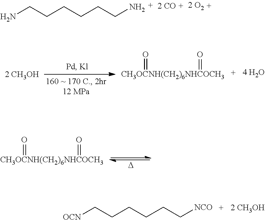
NCCCCCCN.[CH3OCNH(CH2)6NHCOCH3](=O)=O.[CH3OCNH(CH2)6NHCOCH3](=O)=O.[D].[OCN]CCCCCC[NCO]
